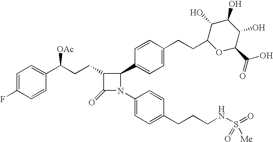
C1=C(F)C=CC(C(CCC2C(=O)N(C3=CC=C(CCCNS(=O)(=O)[Me])C=C3)C2C2=CC=C(CCC3OC(C(O)=O)C(O)C(O)C3O)C=C2)[OAc])=C1
